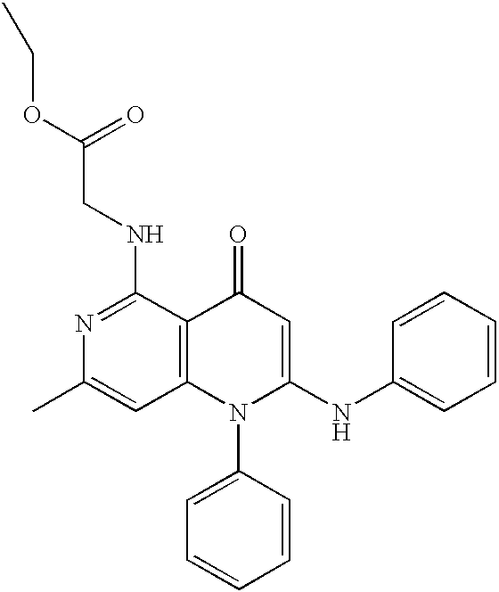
C12=C(C(NCC(OCC)=O)=NC(C)=C1)C(=O)C=C(NC1=CC=CC=C1)N2C1=CC=CC=C1
